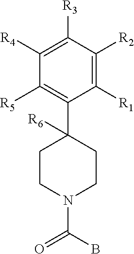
C1CN(C(B)=O)CCC1(C1=C([R5])C([R4])=C([R3])C([R2])=C1[R1])[R6]
